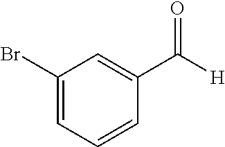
C1=C(C([H])=O)C=CC=C1Br
